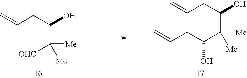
C=CCC(O)C([Me])([OHC])[Me].C=CCC(C([Me])([Me])C(O)CC=C)O
